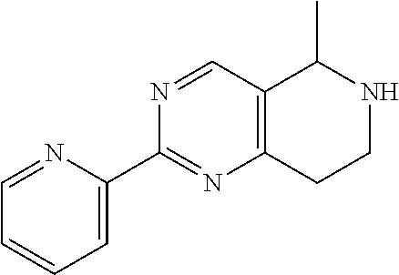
N1=CC2=C(N=C1C1=CC=CC=N1)CCNC2C
